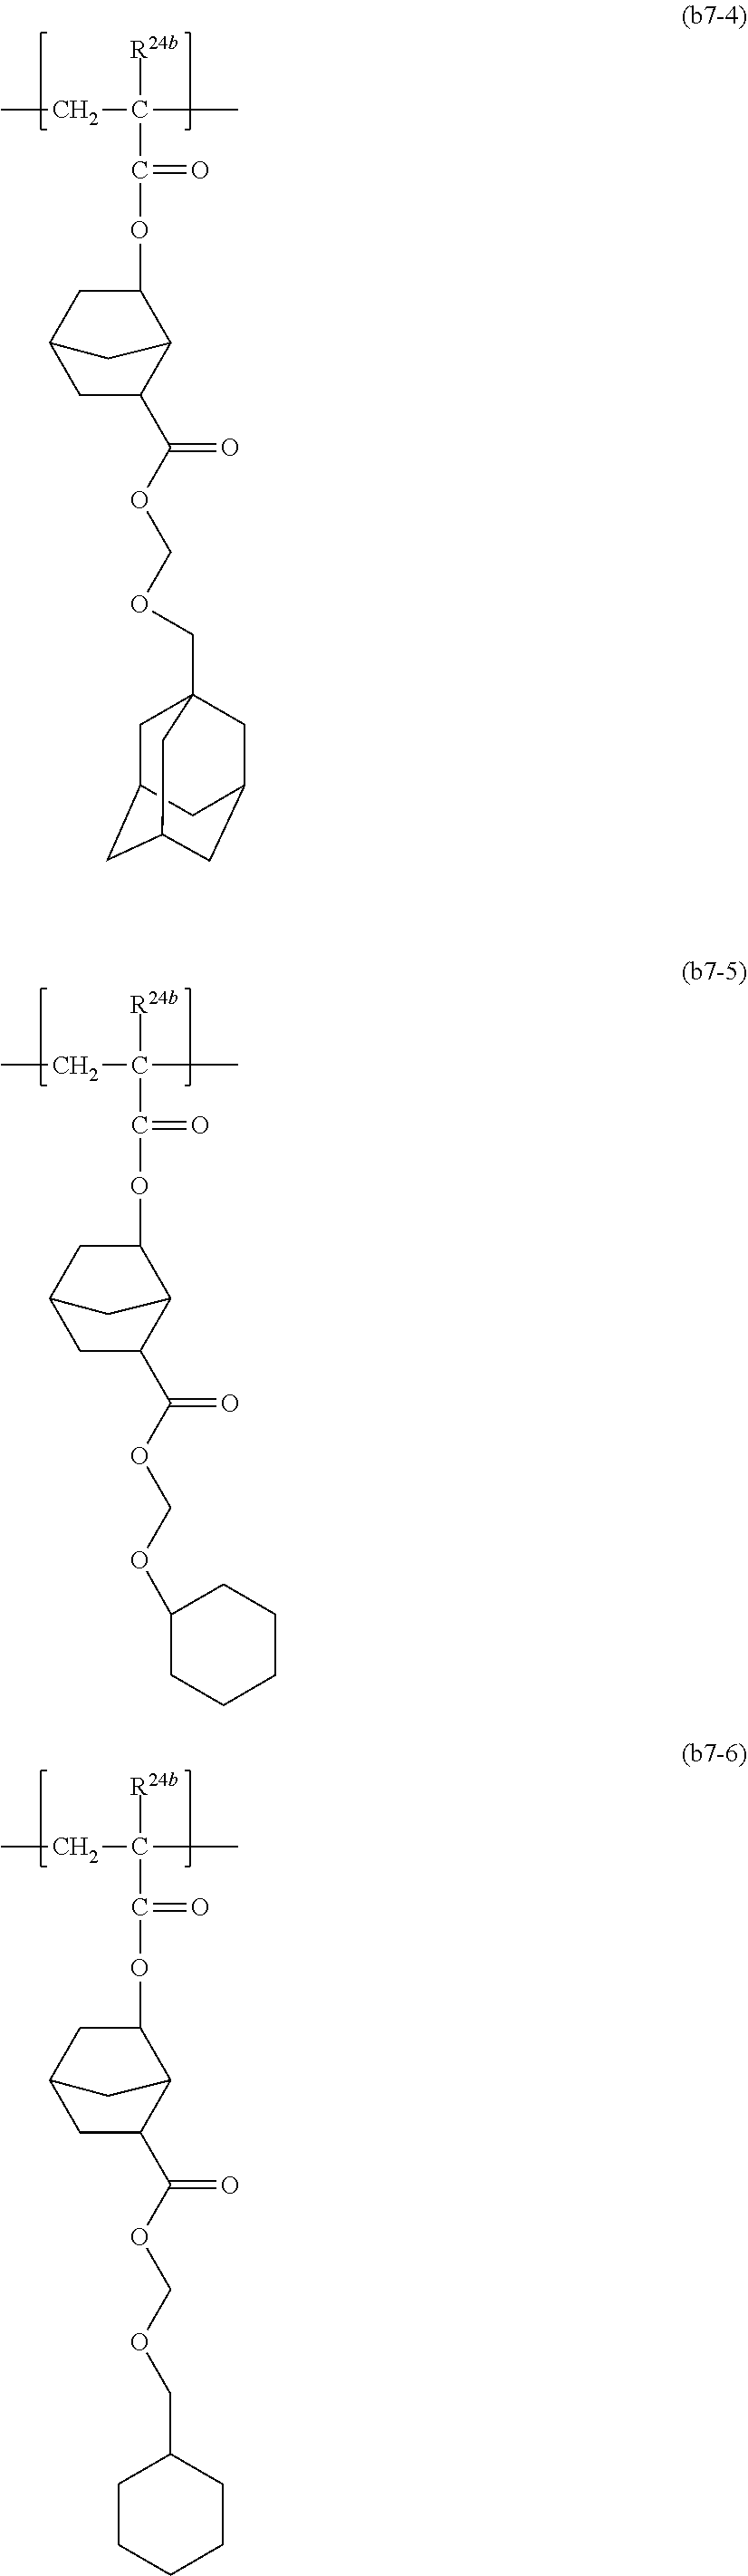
CCC([R24b])(C)C(=O)OC1CC2CC(C(OCOCC34CC5CC(CC(C3)C5)C4)=O)C1C2.CCC([R24b])(C)C(=O)OC1CC2CC(C(OCOC3CCCCC3)=O)C1C2.CCC([R24b])(C)C(=O)OC1CC2CC(C(OCOCC3CCCCC3)=O)C1C2
